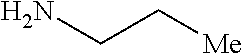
NCC[Me]
